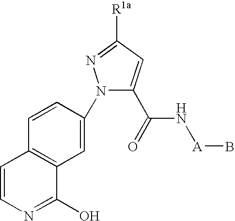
C1=C(N2C(C(=O)N[A]B)=CC([R1a])=N2)C=CC2=C1C(O)=NC=C2
